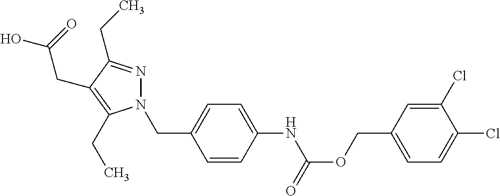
O=C(OCC1=CC=C(Cl)C(Cl)=C1)NC1=CC=C(CN2N=C(CC)C(CC(=O)O)=C2CC)C=C1
